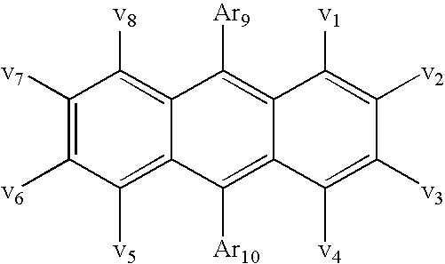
C12=C([v5])C([v6])=C([v7])C([v8])=C1C([Ar9])=C1C(=C2[Ar10])C([v4])=C([v3])C([v2])=C1[v1]
